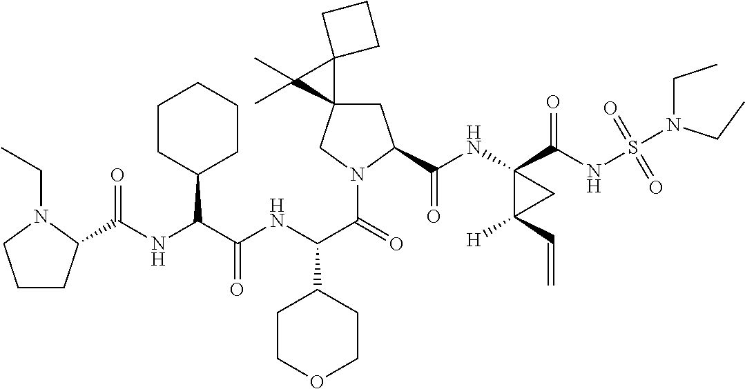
C(NC(C(NC(C(=O)N1CC2(CC1C(=O)NC1(C(=O)NS(=O)(=O)N(CC)CC)C([H])(C=C)C1)C1(C2(C)C)CCC1)C1CCOCC1)=O)C1CCCCC1)(=O)C1CCCN1CC
